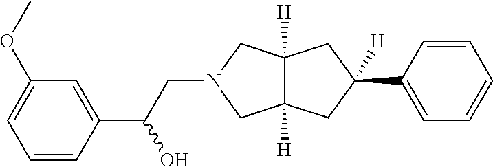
C12([H])C([H])(CC(C3=CC=CC=C3)([H])C1)CN(CC(C1=CC(OC)=CC=C1)O)C2
